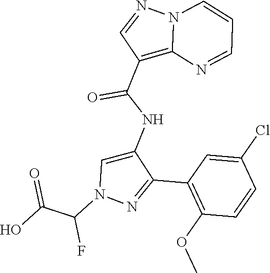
C1(C2=NN(C(C(O)=O)F)C=C2NC(C2=C3N(N=C2)C=CC=N3)=O)=C(OC)C=CC(Cl)=C1
